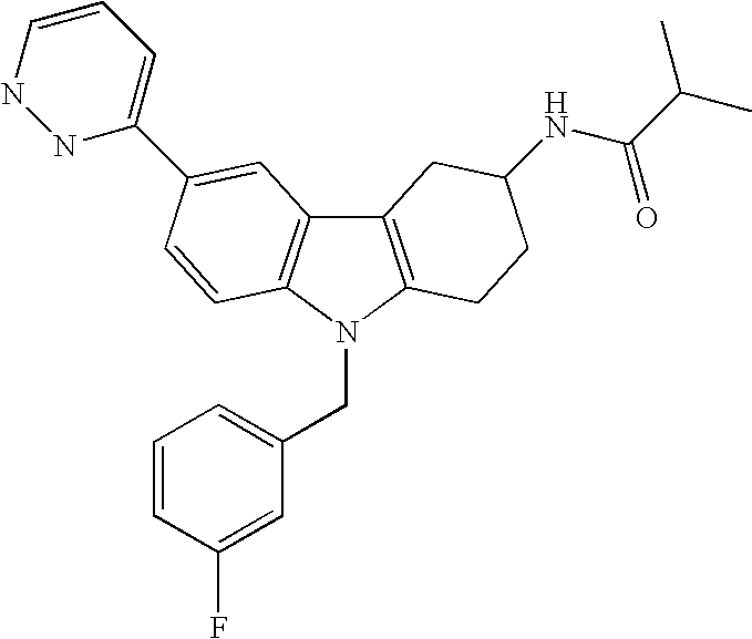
C12=C(N(CC3=CC=CC(F)=C3)C3=C1C=C(C1=CC=CNN1)C=C3)CCC(NC(C(C)C)=O)C2
